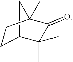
C1C2C(C)(C)C(=O)C(C)(C2)C1
